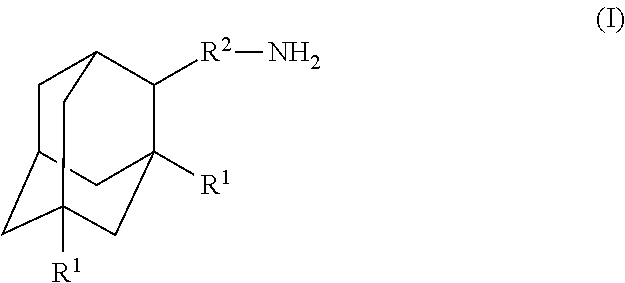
C1C2CC3([R1])CC([R1])(C([R2]N)C1C3)C2
